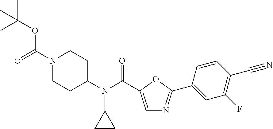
CC(OC(N1CCC(N(C(=O)C2=CN=C(C3=CC(F)=C(C#N)C=C3)O2)C2CC2)CC1)=O)(C)C
